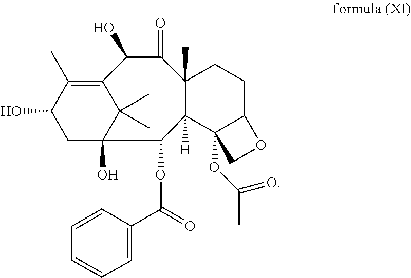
C12=C(C)C(O)CC(O)(C1(C)C)C(OC(C1=CC=CC=C1)=O)C1([H])C3(OC(C)=O)C(CCC1(C)C(=O)C2O)OC3
